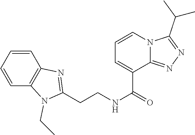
C(CNC(=O)C1=CC=CN2C1=NN=C2C(C)C)C1=NC2=C(C=CC=C2)N1CC
